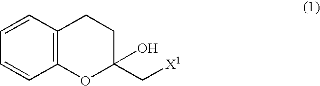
C12=C(C=CC=C1)CCC(C[X1])(O)O2
